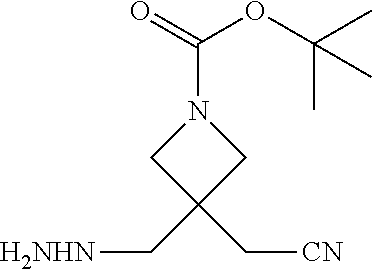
C(N1CC(C[H2NHN])(C[CN])C1)(=O)OC(C)(C)C
